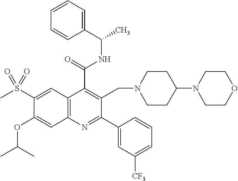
C1=CC=C(C(C)NC(C2=C(CN3CCC(N4CCOCC4)CC3)C(C3=CC([CF3])=CC=C3)=NC3=C2C=C(S(C)(=O)=O)C(OC(C)C)=C3)=O)C=C1
